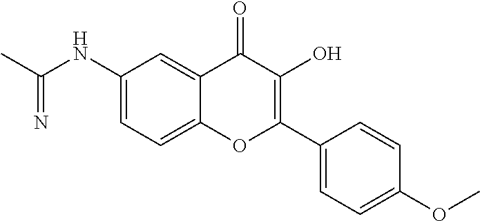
C(NC1=CC=C2C(=C1)C(=O)C(O)=C(C1=CC=C(OC)C=C1)O2)(C)=N
